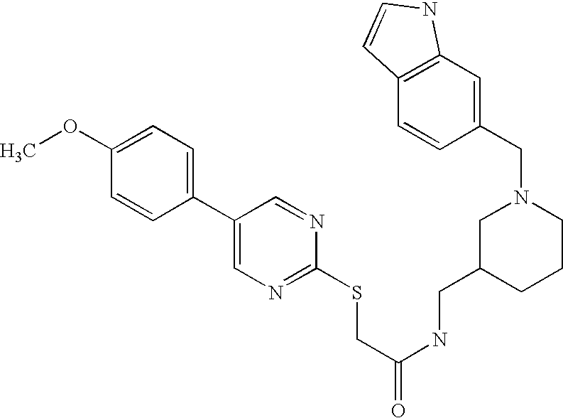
COC1=CC=C(C2=CN=C(SCC(NCC3CCCN(CC4=CC5=C(C=C4)C=CN5)C3)=O)N=C2)C=C1
